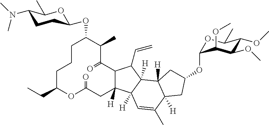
C12C([H])(CC(=O)OC(CC)CCCC(OC3OC(C)C(N(C)C)CC3)C(C)C1=O)C1([H])C([H])(C2C=C)C2([H])C([H])(CC(OC3OC(C)C(OC)C(OC)C3OC)C2)C(C)=C1
